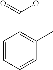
C1=CC=CC(C)=C1C(=O)O
